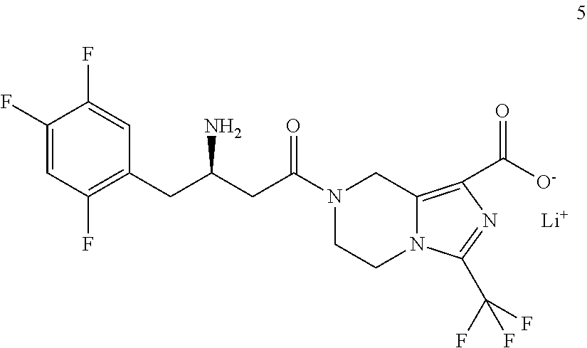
C1(F)=CC(F)=C(CC(CC(N2CCN3C(=C(C([O-])=O)N=C3C(F)(F)F)C2)=O)N)C=C1F.[Li]
